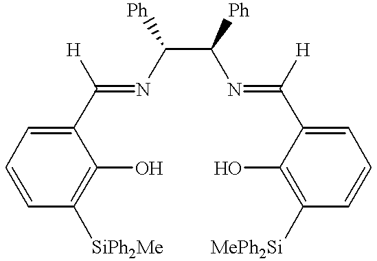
C1=CC([SiPh2Me])=C(O)C(C([H])=NC(C(N=C(C2=CC=CC([MePh2Si])=C2O)[H])[Ph])[Ph])=C1
